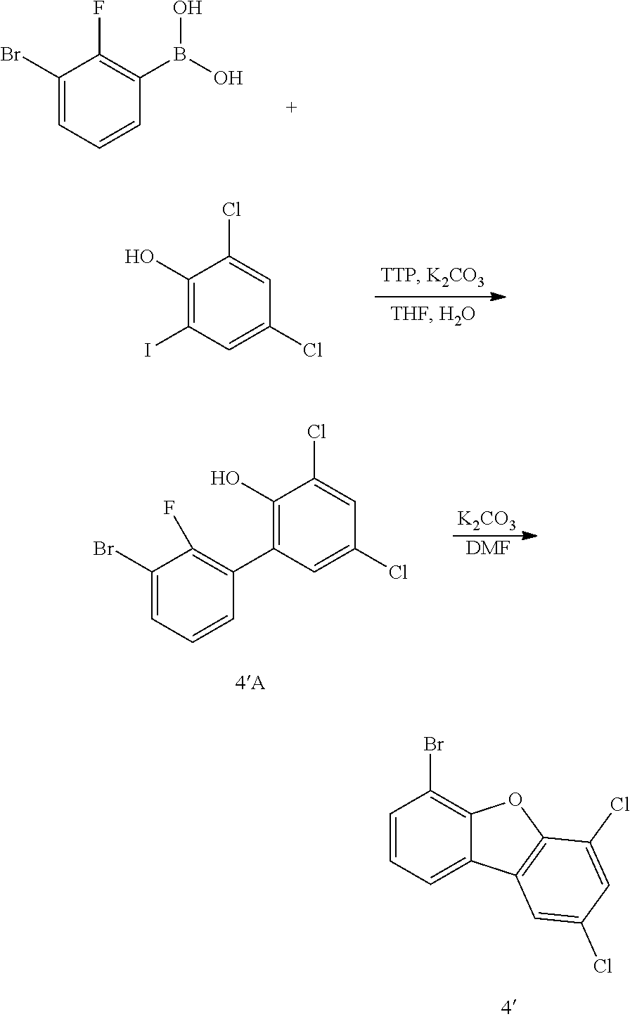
C1(Br)=CC=CC(B(O)O)=C1F.C1(O)=C(I)C=C(Cl)C=C1Cl.[K2CO3].[DMF].C1(Br)=CC=CC(C2=C(O)C(Cl)=CC(Cl)=C2)=C1F.C1=CC=C2C(=C1Br)OC1=C2C=C(Cl)C=C1Cl
